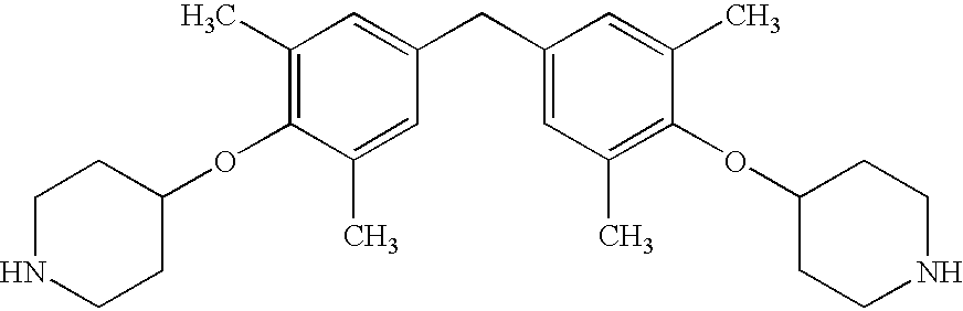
C1(C)=C(OC2CCNCC2)C(C)=CC(CC2=CC(C)=C(OC3CCNCC3)C(C)=C2)=C1
